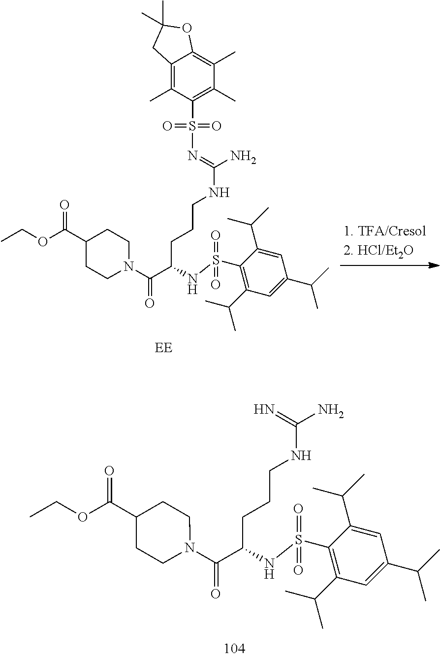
N=C(N)NCCCC(C(N1CCC(C(OCC)=O)CC1)=O)NS(C1=C(C(C)C)C=C(C(C)C)C=C1C(C)C)(=O)=O.C12=C(C)C(S(=O)(=O)N=C(N)NCCCC(C(N3CCC(C(OCC)=O)CC3)=O)NS(C3=C(C(C)C)C=C(C(C)C)C=C3C(C)C)(=O)=O)=C(C)C(C)=C1OC(C)(C)C2.[EE]
